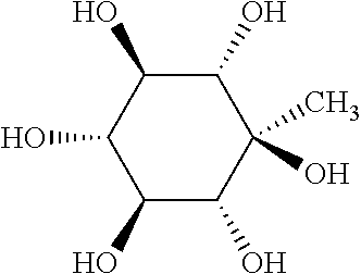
C1(O)C(O)C(O)(C)C(O)C(O)C1O
